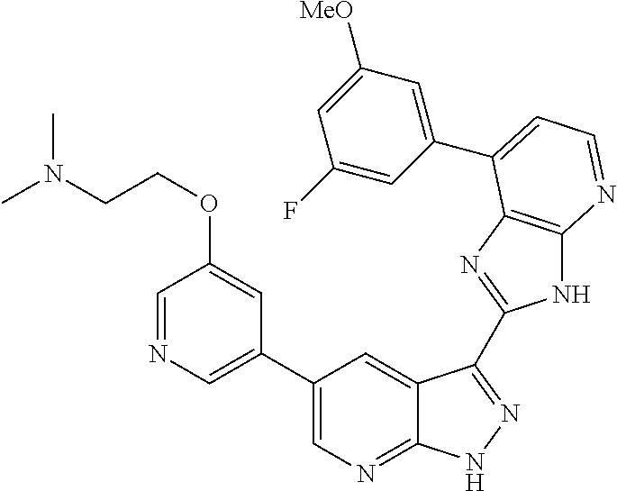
C1(C2=CN=CC(OCCN(C)C)=C2)=CN=C2C(=C1)C(C1=NC3=C(N1)N=CC=C3C1=CC([MeO])=CC(F)=C1)=NN2
